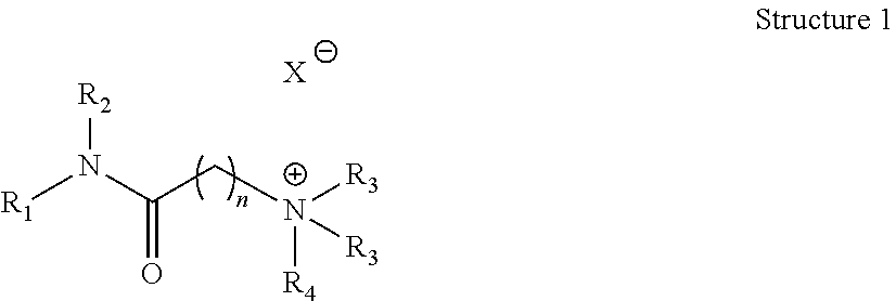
[R1]N(C(C[N+]([R3])([R4])[R3])=O)[R2].[X]
